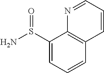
C1(S(N)=O)=CC=CC2=C1N=CC=C2
